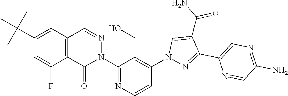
C12=C(C=NN(C3=NC=CC(N4N=C(C5=CN=C(N)C=N5)C(C(N)=O)=C4)=C3CO)C1=O)C=C(C(C)(C)C)C=C2F
